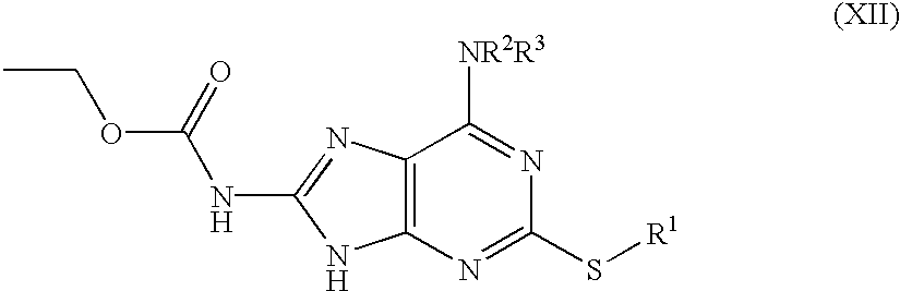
C12=C(N=C(S[R1])N=C1[NR2R3])NC(NC(OCC)=O)=N2
